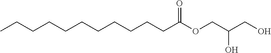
C(CCCCCCCC(OCC(CO)O)=O)CCC
